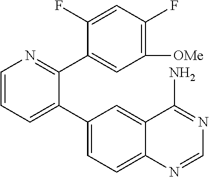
C1=CC=C(C2=CC=C3C(=C2)C(N)=NC=N3)C(C2=CC([OMe])=C(F)C=C2F)=N1
